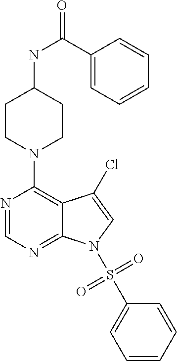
N1(C2=C3C(=NC=N2)N(S(C2=CC=CC=C2)(=O)=O)C=C3Cl)CCC(NC(=O)C2=CC=CC=C2)CC1
